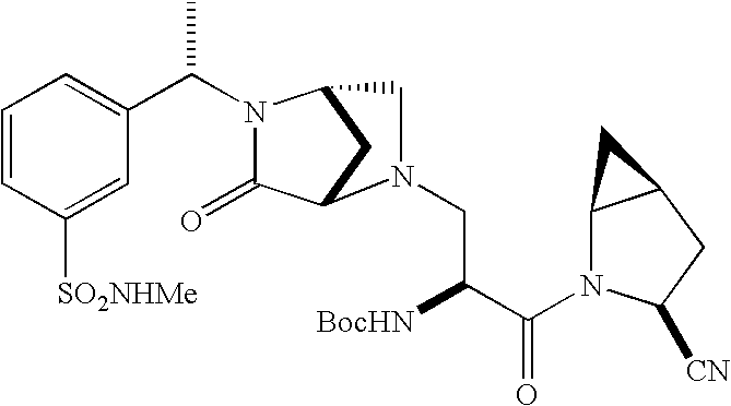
C(N1C(=O)C2CC1CN2CC([BocHN])C(=O)N1C2C(CC1[CN])C2)(C1=CC=CC([SO2NHMe])=C1)C
